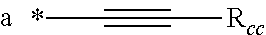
C(#C[Rcc])*
